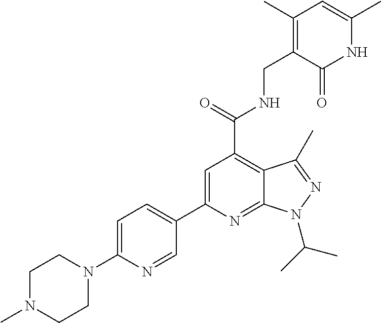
C1N(C)CCN(C2=CC=C(C3=CC(C(=O)NCC4=C(C)C=C(C)NC4=O)=C4C(=N3)N(C(C)C)N=C4C)C=N2)C1
